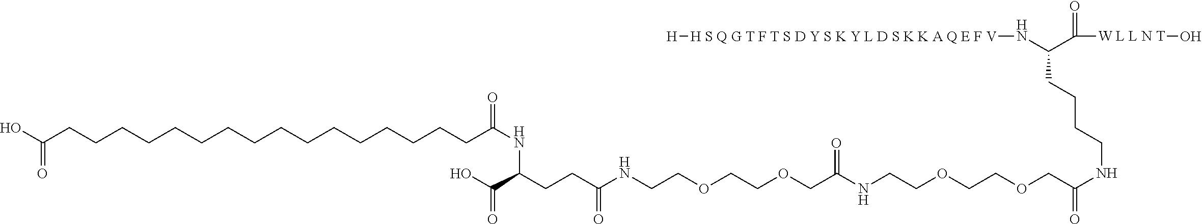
N(C(C([W L L N T]O)=O)CCCCNC(COCCOCCNC(COCCOCCNC(CCC(C(O)=O)NC(CCCCCCCCCCCCCCCCC(O)=O)=O)=O)=O)=O)[H S Q G T F T S D Y S K Y L D S K K A Q E F V][H]
